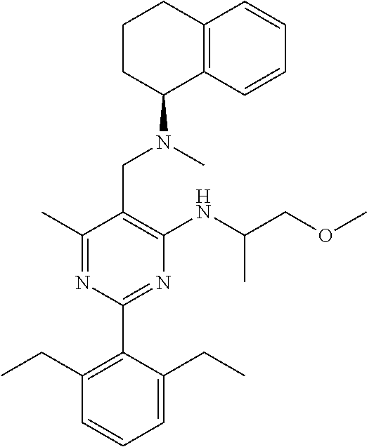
C1(C)=NC(C2=C(CC)C=CC=C2CC)=NC(NC(COC)C)=C1CN(C)C1C2=C(CCC1)C=CC=C2
